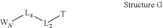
[L4]([WN])[L2][T]
